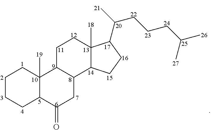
C1CCC2C(C)(C1)C1C(CC2=O)C2C(C)(CC1)C(C(C)CCCC(C)C)CC2
